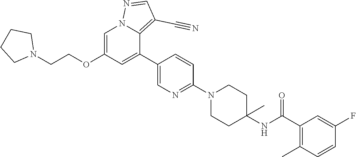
N1(CCOC2=CN3C(=C(C#N)C=N3)C(C3=CN=C(N4CCC(NC(C5=C(C)C=CC(F)=C5)=O)(C)CC4)C=C3)=C2)CCCC1
